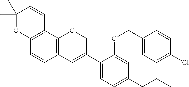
C1(C)(C)OC2=C(C=C1)C1=C(C=C2)C=C(C2=CC=C(CCC)C=C2OCC2=CC=C(Cl)C=C2)CO1
